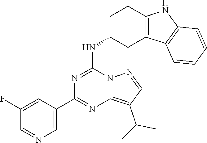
C1=C(C2=NC3=C(C(C)C)C=NN3C(NC3CC4=C(CC3)NC3=C4C=CC=C3)=N2)C=C(F)C=N1
